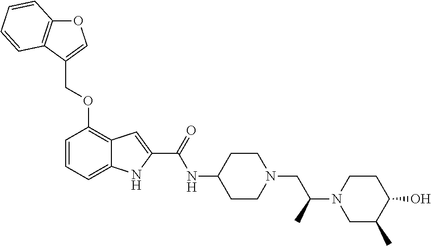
O1C2=C(C(COC3=C4C(=CC=C3)NC(C(=O)NC3CCN(CC(N5CC(C)C(O)CC5)C)CC3)=C4)=C1)C=CC=C2
